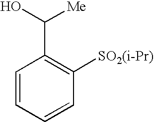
C1=CC=CC([SO2(i-Pr)])=C1C(O)[Me]
